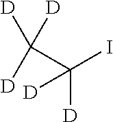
C(C(I)([D])[D])([D])([D])[D]
